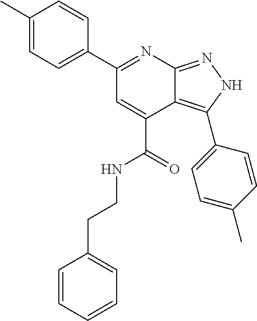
C1(C)=CC=C(C2=NC3=NNC(C4=CC=C(C)C=C4)=C3C(C(NCCC3=CC=CC=C3)=O)=C2)C=C1
